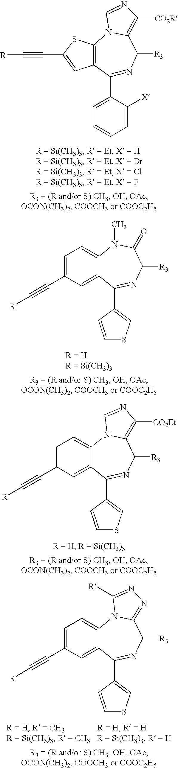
C1(C2=CC=CC=C2[X])=NC([R3])C2=C([CO2R])N=CN2C2=C1C=C(C#C[R])S2.C1=C(C#C[R])C=C2C(=C1)N(C)C(=O)C([R3])N=C2C1=CSC=C1.C1=C(C#C[R])C=C2C(=C1)N1C(=C([CO2Et])N=C1)C([R3])N=C2C1=CSC=C1.C1=C(C#C[R])C=C2C(=C1)N1C(=NN=C1[R])C([R3])N=C2C1=CSC=C1
